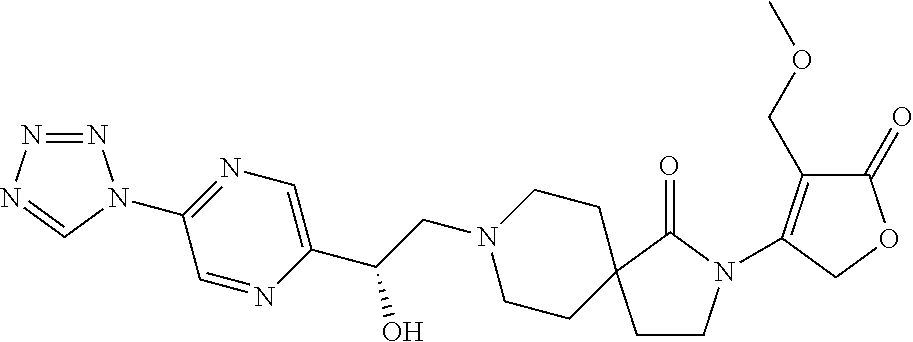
N1=NN=CN1C1=NC=C(C(CN2CCC3(CC2)CCN(C2=C(COC)C(=O)OC2)C3=O)O)N=C1
